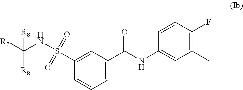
C1(S(NC([R8])([R7])[R8])(=O)=O)=CC(C(NC2=CC(C)=C(F)C=C2)=O)=CC=C1
